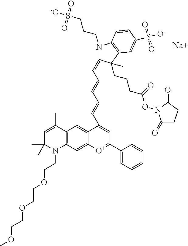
[Na].C1=C(C)C2=C(N(CCOCCOCCOC)C1(C)C)C=C1C(=C2)C(C=CC=CC=C2N(CCCS([-O])(=O)=O)C3=C(C2(CCCC(ON2C(=O)CCC2=O)=O)C)C=C(S([O-])(=O)=O)C=C3)=CC(C2=CC=CC=C2)=[O+]1
